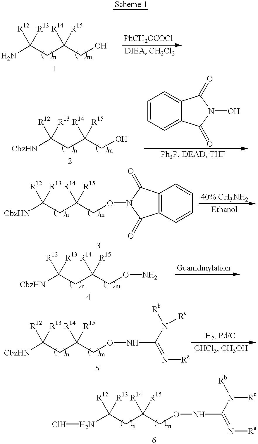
NC(CC(CO)([R14])[R15])([R12])[R13].[CbzHN]C(CC(CO)([R14])[R15])([R12])[R13].C1=CC=C2C(=C1)C(=O)N(O)C2=O.C(C(CON1C(=O)C2=C(C1=O)C=CC=C2)([R14])[R15])C([R12])([R13])[CbzHN].C(C(CON)([R14])[R15])C([R12])([R13])[CbzHN].C(C(CONC(N([Rb])[Rc])=N[Ra])([R14])[R15])C([R12])([R13])[CbzHN].C(C(CONC(N([Rb])[Rc])=N[Ra])([R14])[R15])C([R12])([R13])NCl
